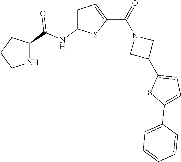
C1CNC(C(NC2=CC=C(C(=O)N3CC(C4=CC=C(C5=CC=CC=C5)S4)C3)S2)=O)C1
